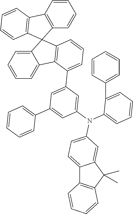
C1=CC=C2C(=C1)C1=C(C23C2=C(C4=C3C=CC=C4)C=CC=C2)C=CC=C1C1=CC(C2=CC=CC=C2)=CC(N(C2=CC=CC=C2C2=CC=CC=C2)C2=CC=C3C4=C(C(C)(C)C3=C2)C=CC=C4)=C1
